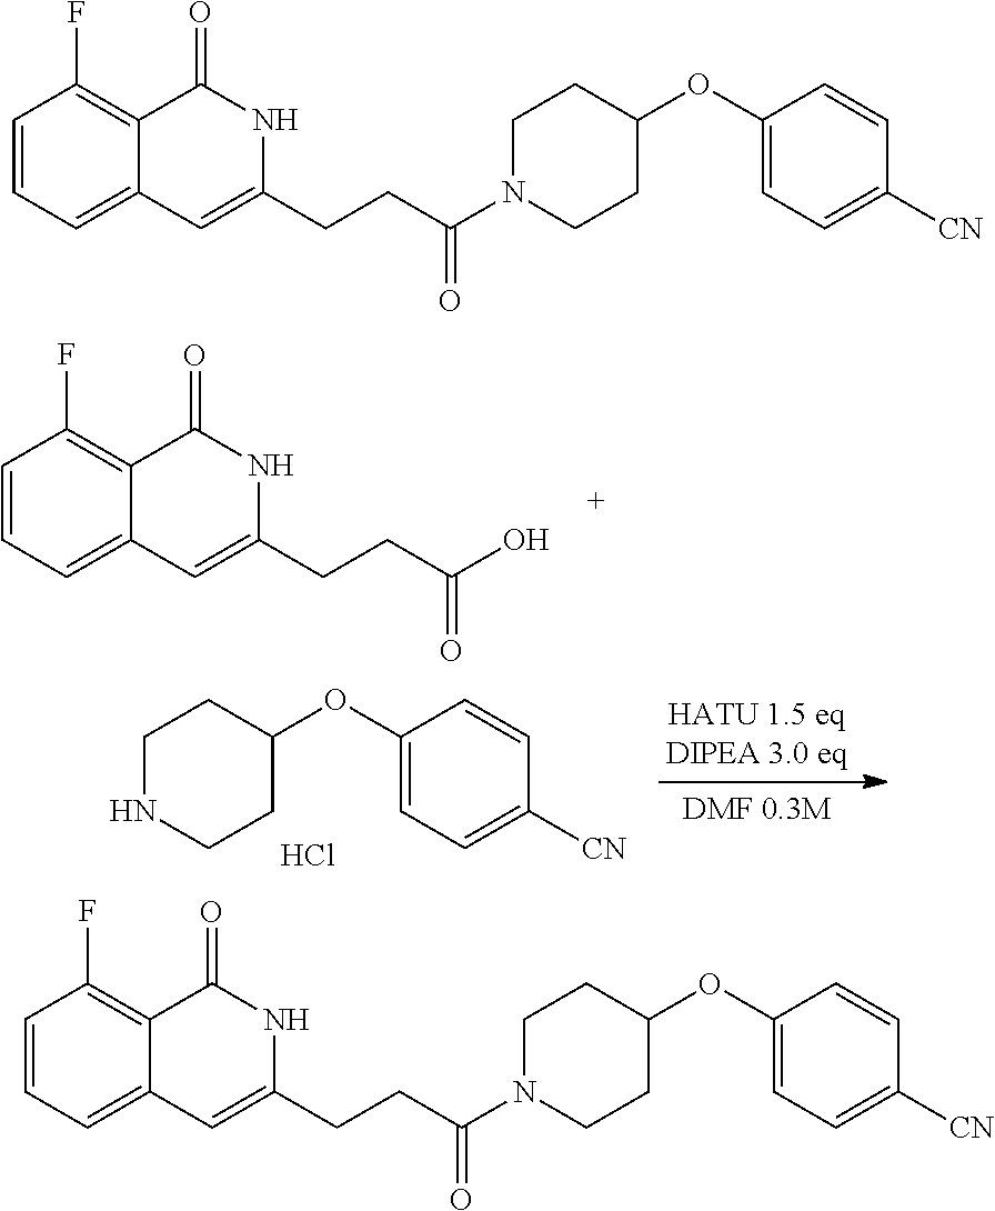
OC(CCC1=CC2=CC=CC(F)=C2C(=O)N1)=O.C1(OC2CCNCC2)=CC=C([CN])C=C1.Cl.C1(OC2CCN(C(CCC3=CC4=CC=CC(F)=C4C(=O)N3)=O)CC2)=CC=C([CN])C=C1.C1(OC2CCN(C(CCC3=CC4=CC=CC(F)=C4C(=O)N3)=O)CC2)=CC=C([CN])C=C1
